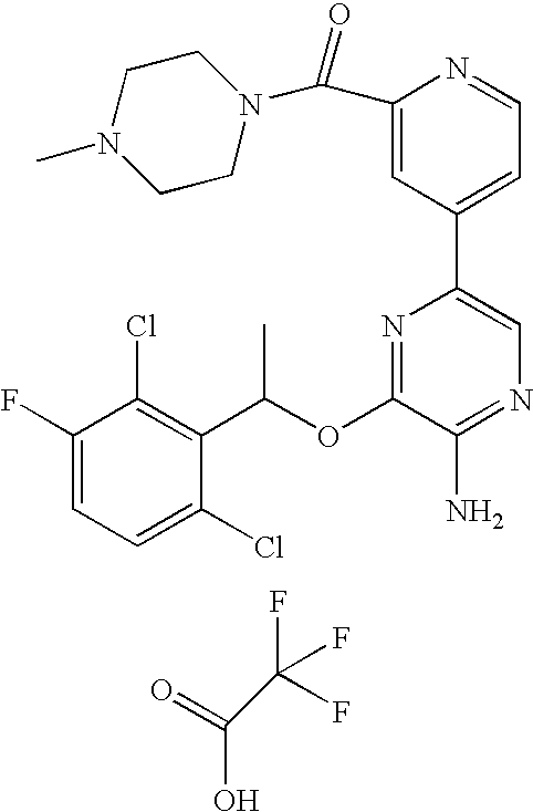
O=C(O)C(F)(F)F.C1=C(F)C(Cl)=C(C(OC2=NC(C3=CC=NC(C(N4CCN(C)CC4)=O)=C3)=CN=C2N)C)C(Cl)=C1
